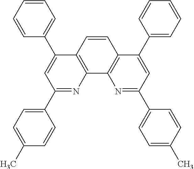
C12=C(C=CC3=C1N=C(C1=CC=C(C)C=C1)C=C3C1=CC=CC=C1)C(C1=CC=CC=C1)=CC(C1=CC=C(C)C=C1)=N2
